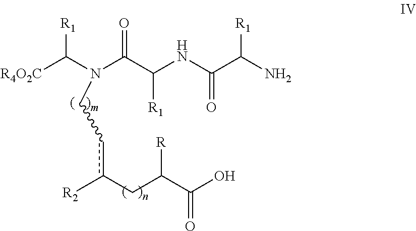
[R4O2C]C(N(C(C(NC(C(N)[R1])=O)[R1])=O)Ccc(CC(C(O)=O)[R])[R2])[R1]
